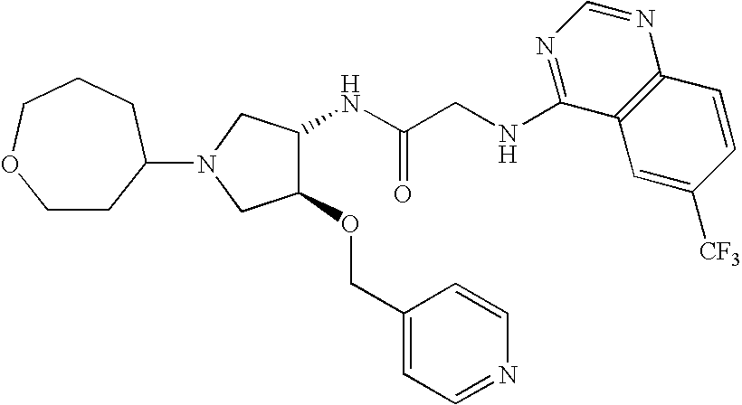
C(C(NC1C(OCC2=CC=NC=C2)CN(C2CCOCCC2)C1)=O)NC1=NC=NC2=C1C=C([CF3])C=C2
